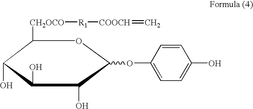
C1([CH2OCO][R1][COOCH]=C)C(O)C(O)C(O)C(OC2=CC=C(O)C=C2)O1
